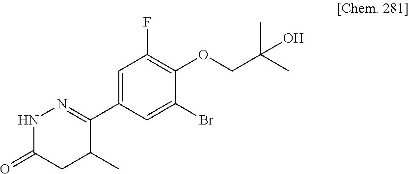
C1(C2=NNC(=O)CC2C)=CC(F)=C(OCC(C)(C)O)C(Br)=C1
